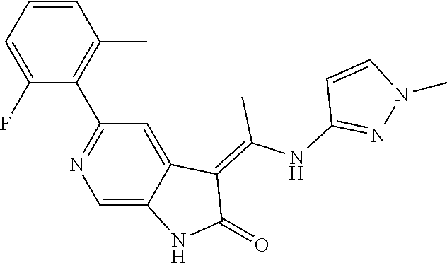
C1=CC=C(F)C(C2=NC=C3C(=C2)C(=C(NC2=NN(C)C=C2)C)C(=O)N3)=C1C
